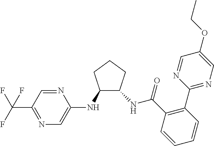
C1(NC2=CN=C(C(F)(F)F)C=N2)C(NC(C2=C(C3=NC=C(OCC)C=N3)C=CC=C2)=O)CCC1
